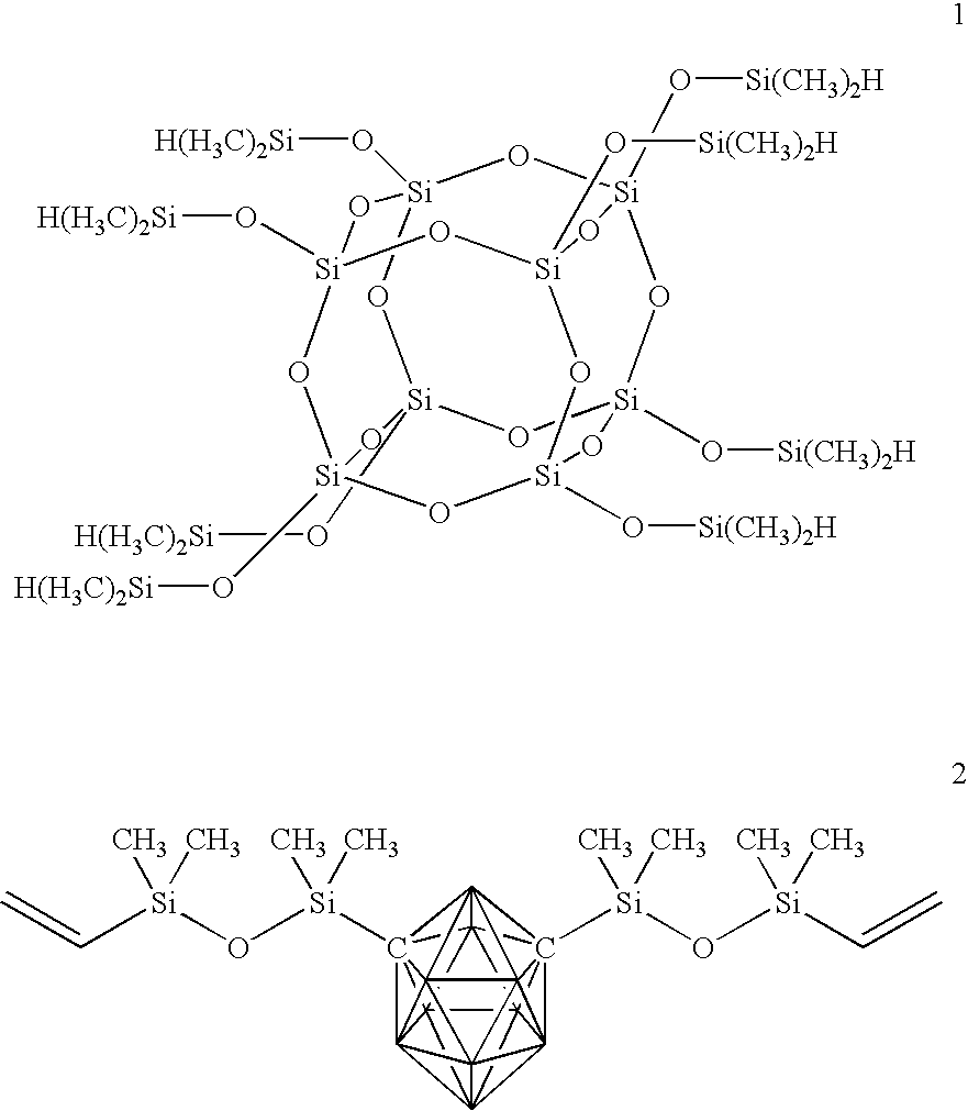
C1234C567C89%10C15%11C215C2%12%13C8%14(C28%15C36(C79%148[Si](O[Si](C=C)(C)C)(C)C)C41%12%15[Si](O[Si](C=C)(C)C)(C)C)C%10%115%13.[H(H3C)2Si]O[Si]12O[Si]3(O[Si(CH3)2H])O[Si]4(O[Si(CH3)2H])O[Si](O[H(H3C)2Si])(O1)O[Si]1(O[H(H3C)2Si])O[Si](O[Si(CH3)2H])(O[Si](O[Si(CH3)2H])(O[Si](O[H(H3C)2Si])(O1)O2)O3)O4
